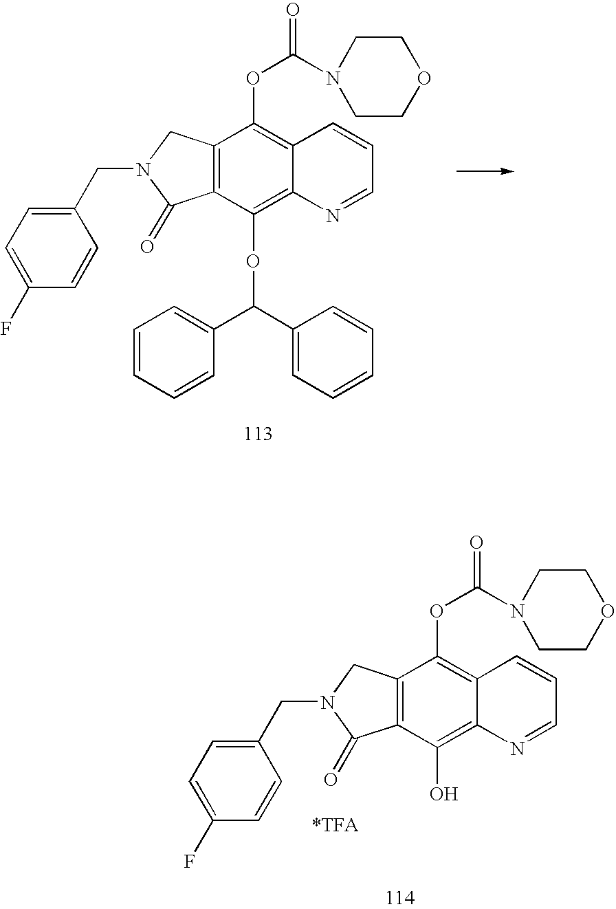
C12=C(CN(CC3=CC=C(F)C=C3)C1=O)C(OC(N1CCOCC1)=O)=C1C(=C2OC(C2=CC=CC=C2)C2=CC=CC=C2)N=CC=C1.C12=C(CN(CC3=CC=C(F)C=C3)C1=O)C(OC(N1CCOCC1)=O)=C1C(=C2O)N=CC=C1.[*TFA]
